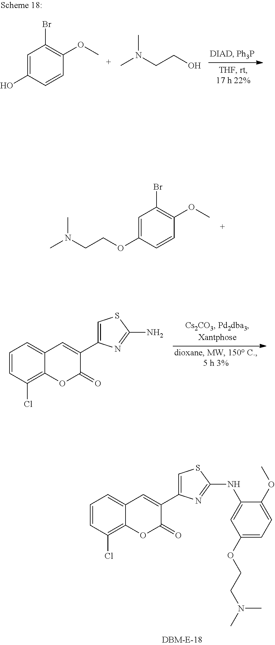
C1=C(O)C=CC(OC)=C1Br.CN(CCO)C.C1=C(OCCN(C)C)C=CC(OC)=C1Br.C1=CC(Cl)=C2C(=C1)C=C(C1=CSC(N)=N1)C(=O)O2.C1=CC(Cl)=C2C(=C1)C=C(C1=CSC(NC3=CC(OCCN(C)C)=CC=C3OC)=N1)C(=O)O2
